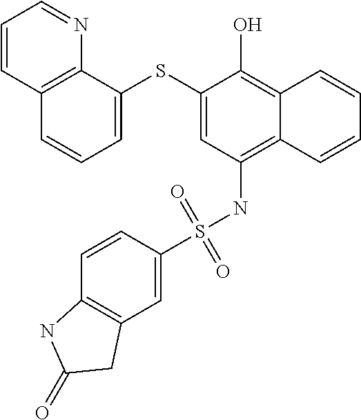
C12=C(NS(C3=CC4=C(C=C3)NC(=O)C4)(=O)=O)C=C(SC3=CC=CC4=C3N=CC=C4)C(O)=C1C=CC=C2
